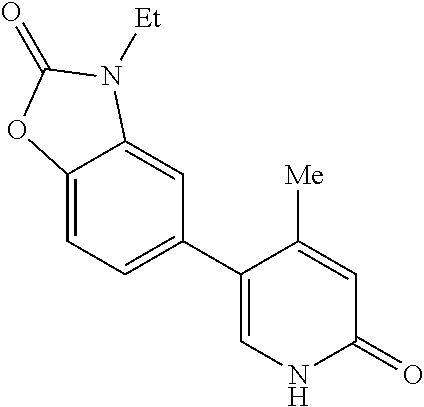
C12=CC=C(C3=CNC(=O)C=C3[Me])C=C1N([Et])C(=O)O2
